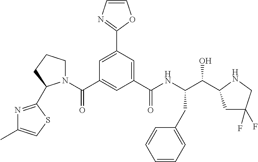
C1(C(N2CCCC2C2=NC(C)=CS2)=O)=CC(C(NC(C(O)C2CC(F)(F)CN2)CC2=CC=CC=C2)=O)=CC(C2=NC=CO2)=C1
